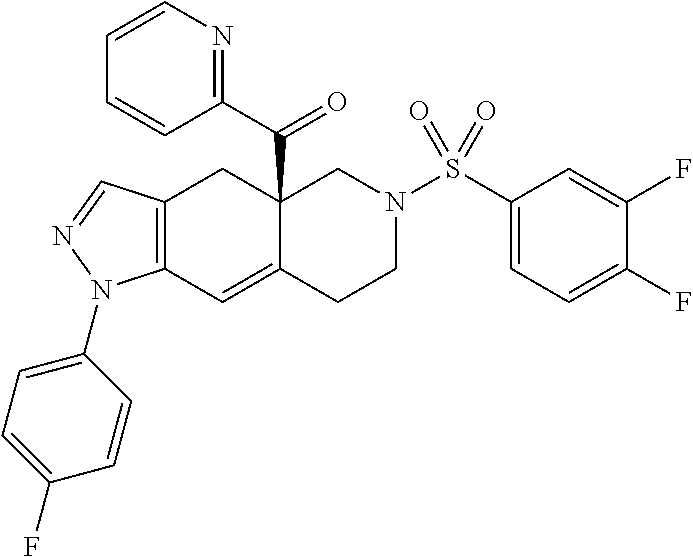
C12=C(C=C3C(C(C4=NC=CC=C4)=O)(C1)CN(S(C1=CC=C(F)C(F)=C1)(=O)=O)CC3)N(C1=CC=C(F)C=C1)N=C2
